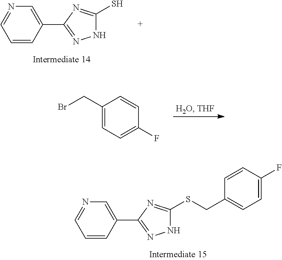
C1=CC(C2=NNC(S)=N2)=CN=C1.C1(CBr)=CC=C(F)C=C1.C1=CC(C2=NNC(SCC3=CC=C(F)C=C3)=N2)=CN=C1
